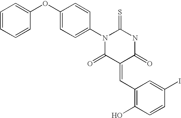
C1=CC=CC(OC2=CC=C(N3C(=O)C(=CC4=C(O)C=CC(I)=C4)C(=O)NC3=S)C=C2)=C1
